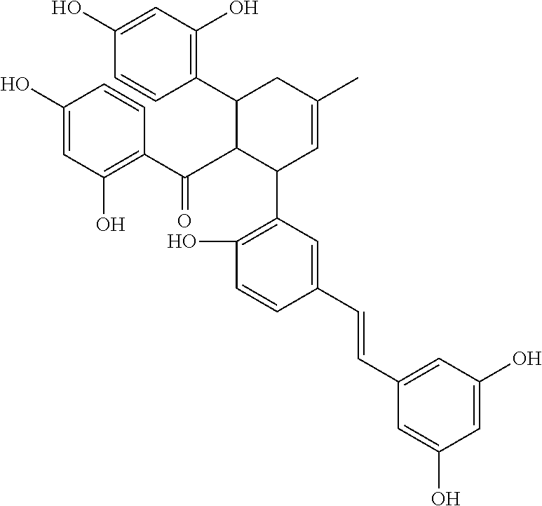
C1(O)=CC(O)=C(C(C2C(C3=C(O)C=CC(C=CC4=CC(O)=CC(O)=C4)=C3)C=C(C)CC2C2=C(O)C=C(O)C=C2)=O)C=C1
